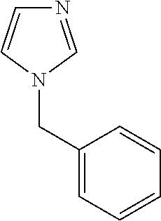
N1=CN(CC2=CC=CC=C2)C=C1
